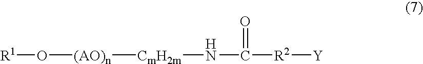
[CmH2m](NC([R2][Y])=O)[(AO)n]O[R1]
